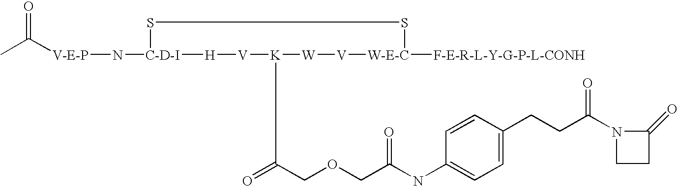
[V-E-P](N[C-D-I]1SS[W-E-C]([F-E-R-L-Y-G-P-L-CONH])[V][W][K](C(COCC(NC2=CC=C(CCC(N3C(=O)CC3)=O)C=C2)=O)=O)[V][H]1)C(C)=O
